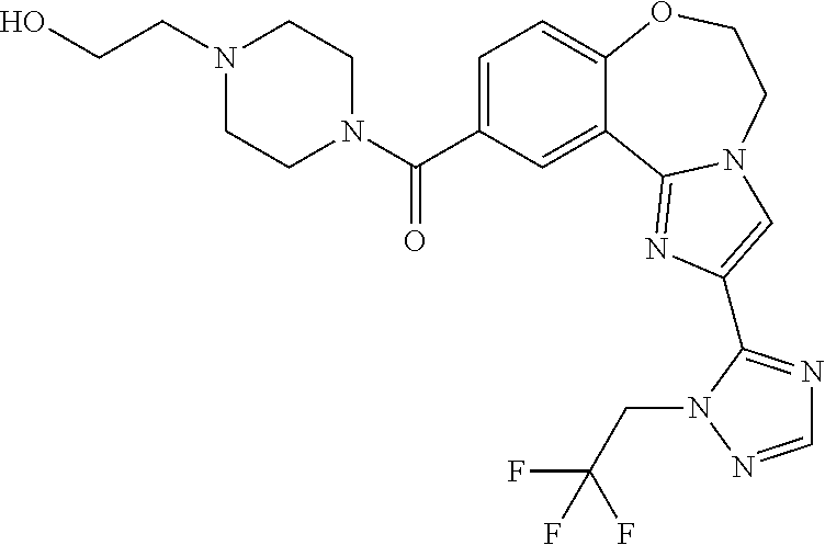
C1=C(C(=O)N2CCN(CCO)CC2)C=C2C(=C1)OCCN1C2=NC(C2=NC=NN2CC(F)(F)F)=C1
